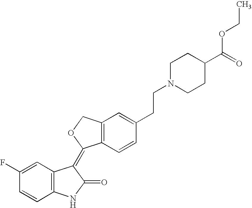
C12=C(C=CC(CCN3CCC(C(OCC)=O)CC3)=C1)C(=C1C3=C(NC1=O)C=CC(F)=C3)OC2
